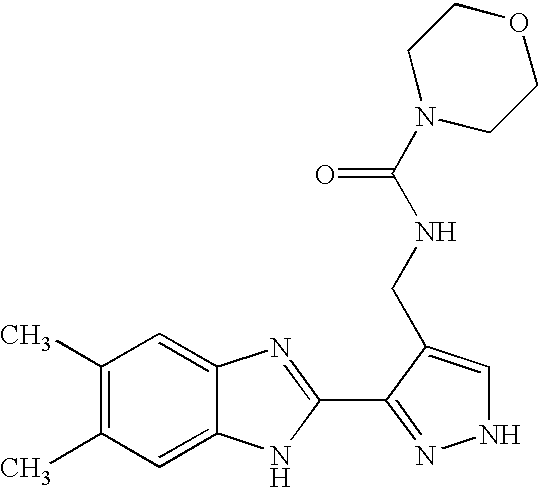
C1(C)=C(C)C=C2C(=C1)N=C(C1=NNC=C1CNC(N1CCOCC1)=O)N2
